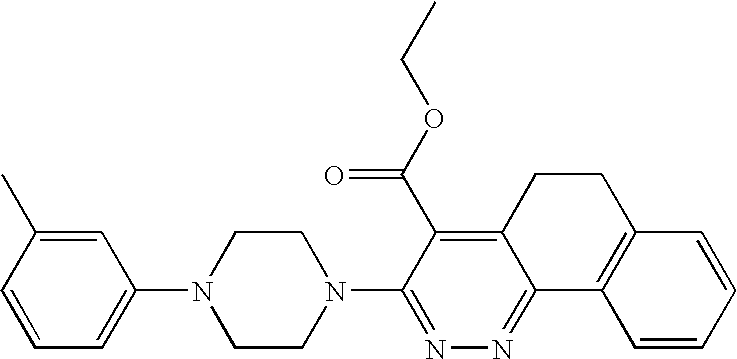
N1(C2=NN=C3C(=C2C(OCC)=O)CCC2=C3C=CC=C2)CCN(C2=CC=CC(C)=C2)CC1
